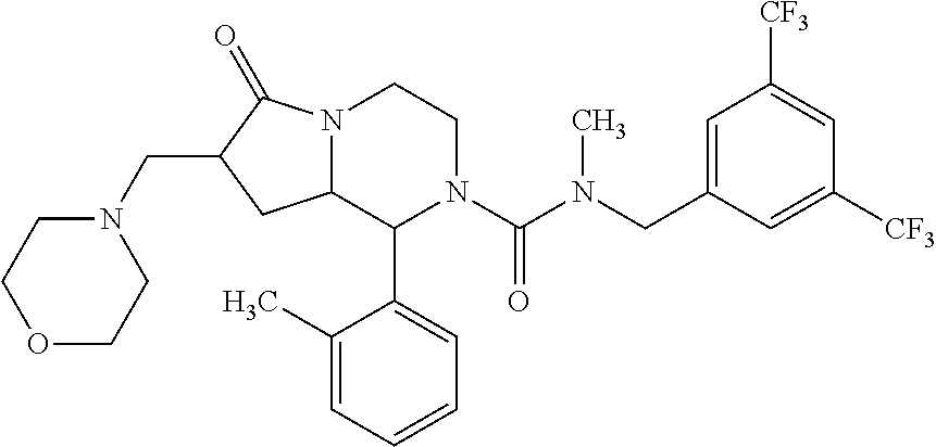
N12C(C(C3=CC=CC=C3C)N(C(N(CC3=CC([CF3])=CC([CF3])=C3)C)=O)CC1)CC(CN1CCOCC1)C2=O
